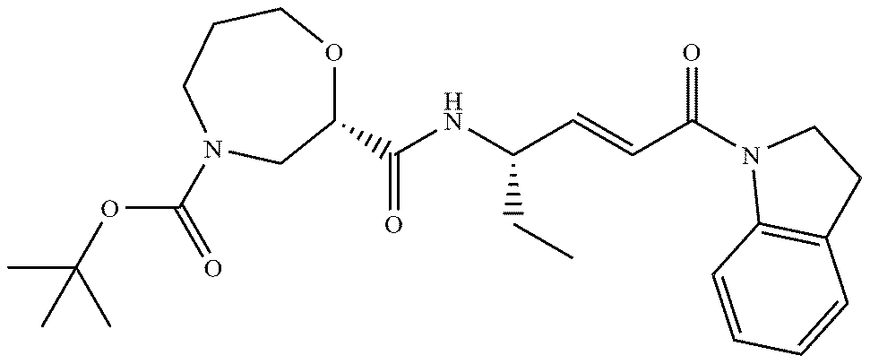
C1(C(NC(C=CC(N2C3=C(CC2)C=CC=C3)=O)CC)=O)OCCCN(C(OC(C)(C)C)=O)C1
